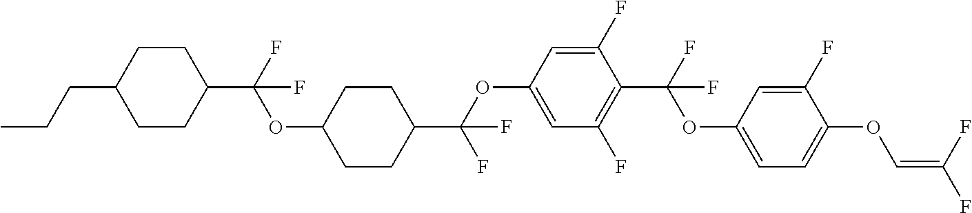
C1CC(C(F)(OC2CCC(C(OC3=CC(F)=C(C(F)(OC4=CC=C(OC=C(F)F)C(F)=C4)F)C(F)=C3)(F)F)CC2)F)CCC1CCC
